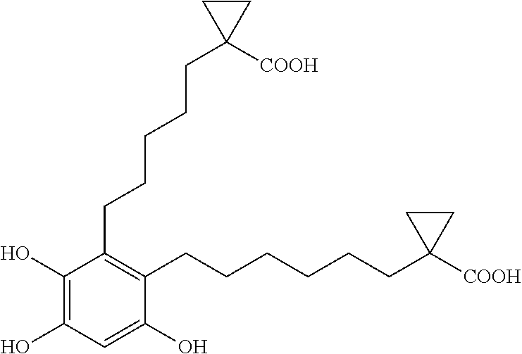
C1(O)=C(O)C=C(O)C(CCCCCCC2([COOH])CC2)=C1CCCCCC1([COOH])CC1
